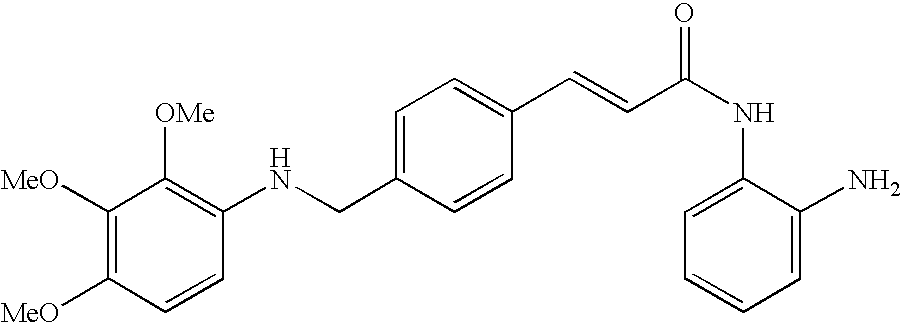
C1(C=CC(NC2=CC=CC=C2N)=O)=CC=C(CNC2=C([OMe])C([MeO])=C([MeO])C=C2)C=C1
